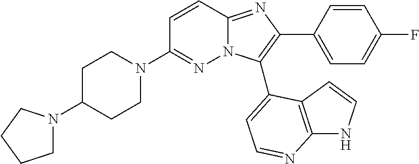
C1CN(C2=NN3C(=NC(C4=CC=C(F)C=C4)=C3C3=CC=NC4=C3C=CN4)C=C2)CCC1N1CCCC1
